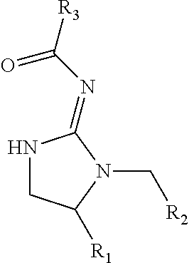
N1CC([R1])N(C[R2])C1=NC([R3])=O
